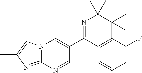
N12C(=NC(C)=C1)N=CC(C1=NC(C)(C)C(C)(C)C3=C1C=CC=C3F)=C2
